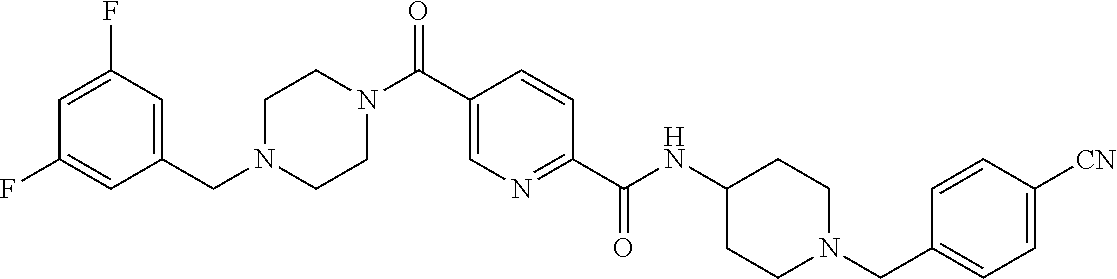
N(C(C1=NC=C(C(N2CCN(CC3=CC(F)=CC(F)=C3)CC2)=O)C=C1)=O)C1CCN(CC2=CC=C([CN])C=C2)CC1
